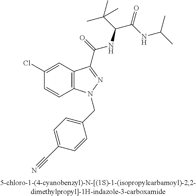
C1(Cl)=CC2=C(C=C1)N(CC1=CC=C(C#N)C=C1)N=C2C(=O)NC(C(C)(C)C)C(=O)NC(C)C
